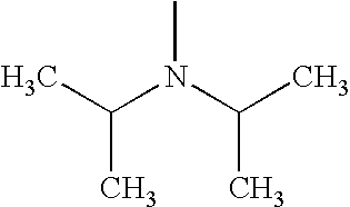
C(C)(C)N(C(C)C)C
